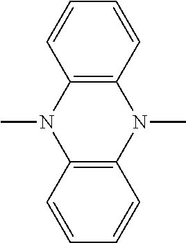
C12=C(C=CC=C1)N(C)C1=C(N2C)C=CC=C1
